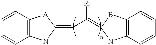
C1=CC=CC2=C1[A]C(=CC(=C1BC3=C(C=CC=C3)N1)[R1])N2
